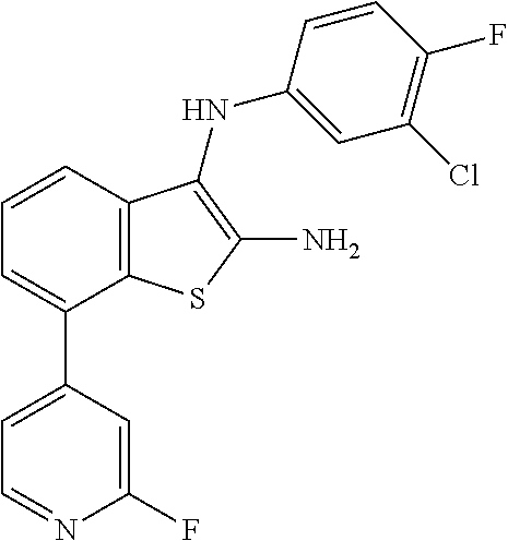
C1=CC2=C(C(C3=CC=NC(F)=C3)=C1)SC(N)=C2NC1=CC(Cl)=C(F)C=C1
